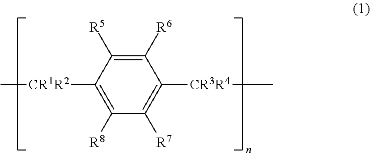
C1([R5])=C([R6])C([CR3R4]C)=C([R7])C([R8])=C1[CR1R2]C
